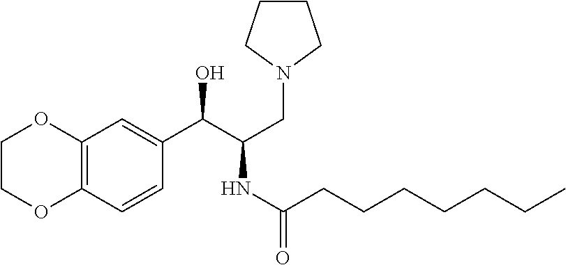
C12=C(C=CC(C(C(CN3CCCC3)NC(=O)CCCCCCC)O)=C1)OCCO2
